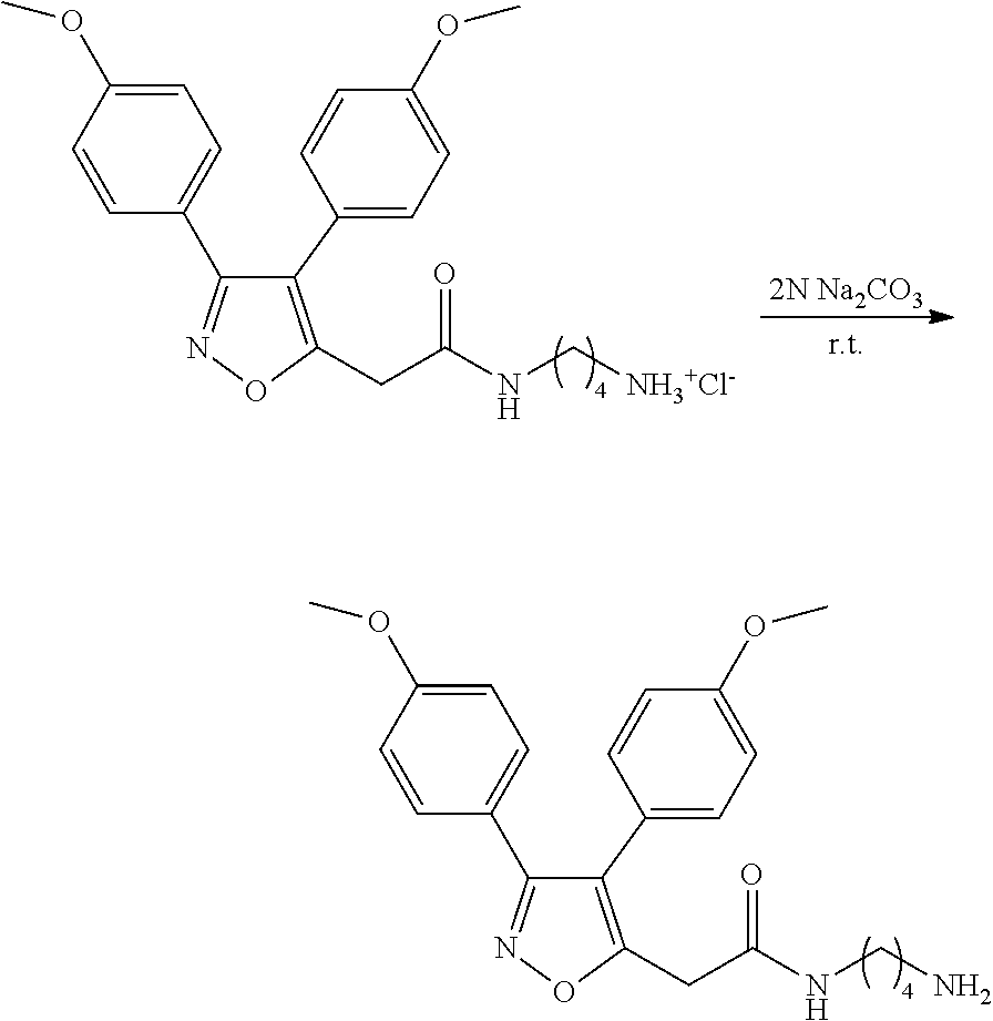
C1=C(OC)C=CC(C2=NOC(CC(NCN)=O)=C2C2=CC=C(OC)C=C2)=C1.C1=C(OC)C=CC(C2=NOC(CC(NC[NH3+Cl-])=O)=C2C2=CC=C(OC)C=C2)=C1.[2N Na2CO3]
